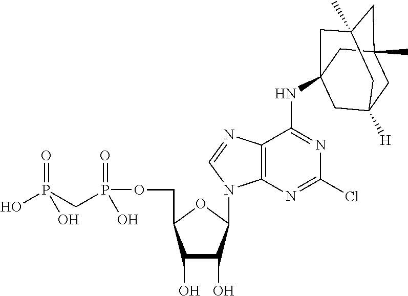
C1(O)C(O)C(N2C3=C(C(NC45CC6([H])CC(C)(CC(C)(C4)C6)C5)=NC(Cl)=N3)N=C2)OC1COP(CP(=O)(O)O)(=O)O
